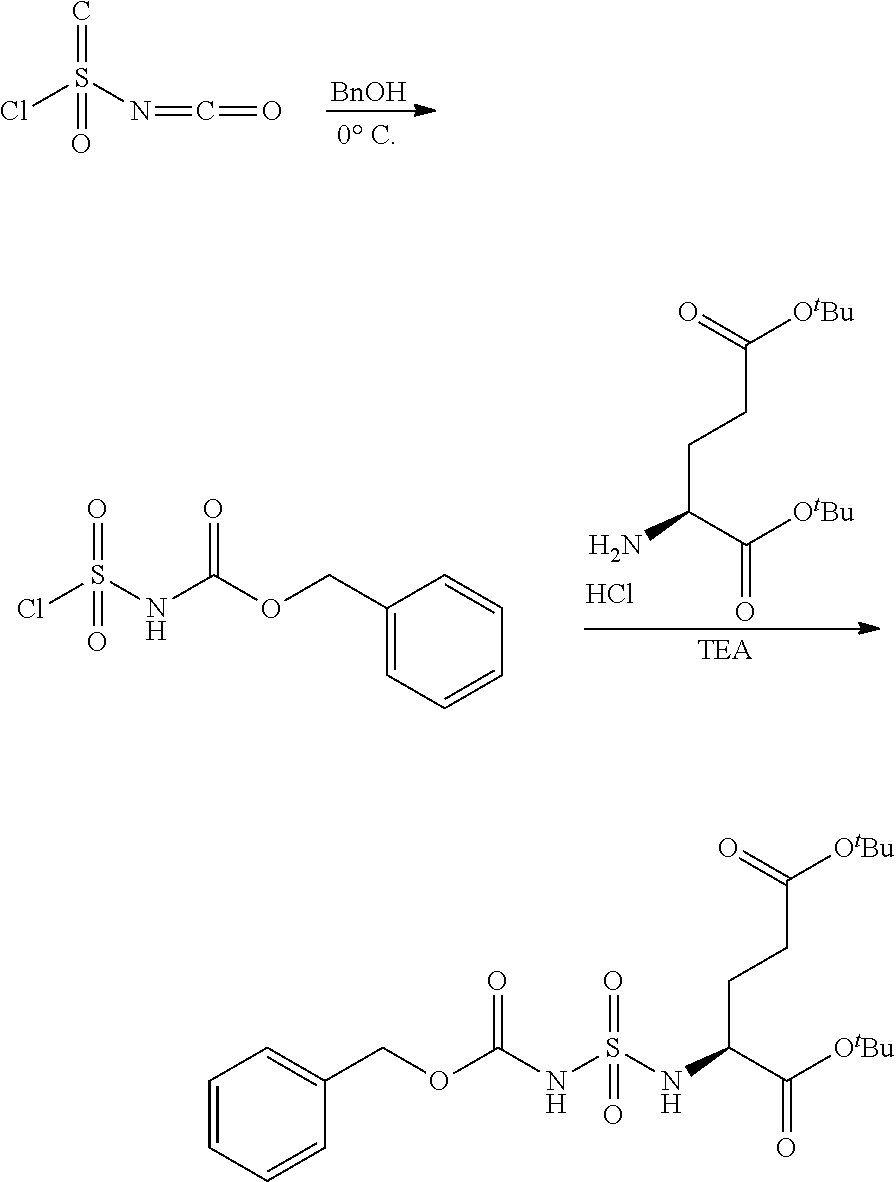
ClS(N=C=O)(=C)=O.[BnOH].C1(COC(NS(Cl)(=O)=O)=O)=CC=CC=C1.C(CCC(C(=O)[OtBu])N)(=O)[OtBu].Cl.C(CCC(C(=O)[OtBu])NS(NC(OCC1=CC=CC=C1)=O)(=O)=O)(=O)[OtBu]
